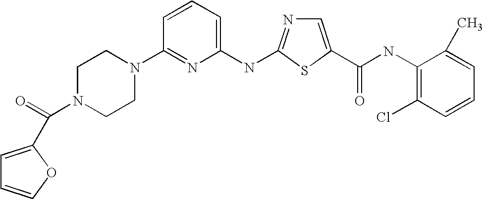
C1=CC(N2CCN(C(=O)C3=CC=CO3)CC2)=NC(NC2=NC=C(C(NC3=C(Cl)C=CC=C3C)=O)S2)=C1
